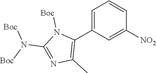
N(C1=NC(C)=C(C2=CC=CC([NO2])=C2)N1[Boc])([Boc])[Boc]
